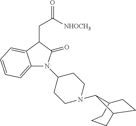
C12CCCC(CC1)C2N1CCC(N2C3=CC=CC=C3C(CC([NHOCH3])=O)C2=O)CC1
